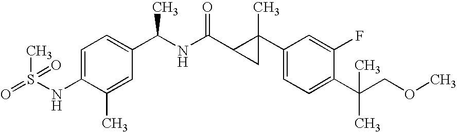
C1(C2(C)C(C(NC(C3=CC=C(NS(=O)(C)=O)C(C)=C3)C)=O)C2)=CC=C(C(COC)(C)C)C(F)=C1
